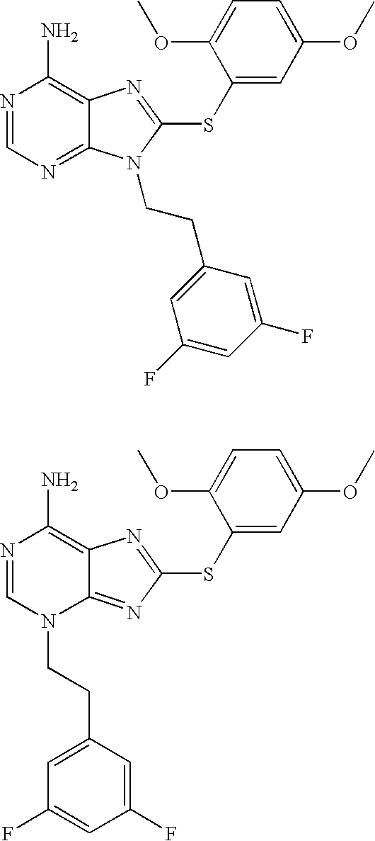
N1=CN=C2C(=C1N)N=C(SC1=CC(OC)=CC=C1OC)N2CCC1=CC(F)=CC(F)=C1.N1=CN(CCC2=CC(F)=CC(F)=C2)C2=NC(SC3=CC(OC)=CC=C3OC)=NC2=C1N
